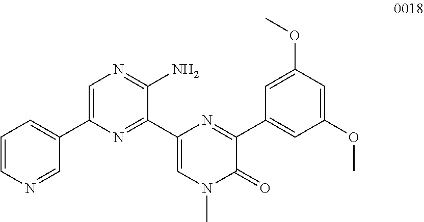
C1(C2=NC(C3=CC=CN=C3)=CN=C2N)=CN(C)C(=O)C(C2=CC(OC)=CC(OC)=C2)=N1
